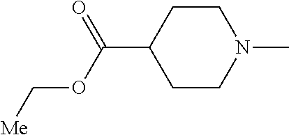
C1CN(C)CCC1C(OC[Me])=O
